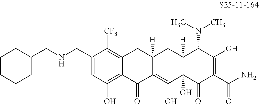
C1=C(CNCC2CCCCC2)C([CF3])=C2C(=C1O)C(=O)C1=C(O)C3(O)C([H])(CC1([H])C2)C(N(C)C)C(O)=C(C(N)=O)C3=O
